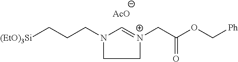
C1=[N+](CC(OC[Ph])=O)CCN1CCC[(EtO)3Si].[AcO]
